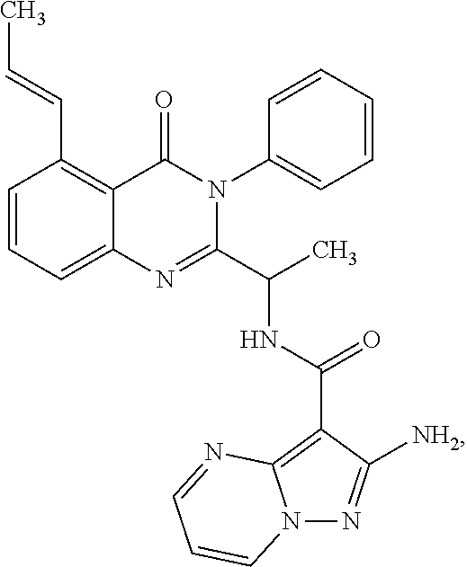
C1=CC=C2C(=C1C=CC)C(=O)N(C1=CC=CC=C1)C(C(C)NC(=O)C1=C3N(N=C1[NH2])C=CC=N3)=N2
